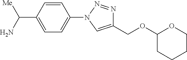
C1=CC(C(N)[Me])=CC=C1N1C=C(COC2CCCCO2)N=N1
